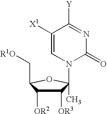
C1([OR3])C([OR2])C(C[R1O])OC1(N1C(=O)N=C([Y])C([X1])=C1)C
